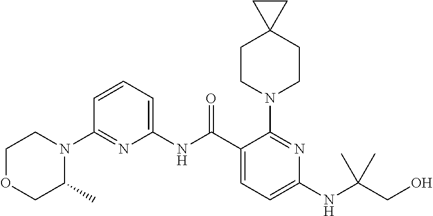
C1(NC(C2=CC=C(NC(CO)(C)C)N=C2N2CCC3(CC2)CC3)=O)=CC=CC(N2CCOCC2C)=N1
